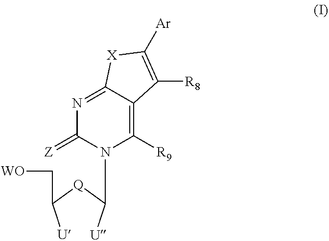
N1=C2C(=C([R9])N(C([U])[Q]C([U])C[WO])C1=[Z])C([R8])=C([Ar])[X]2
